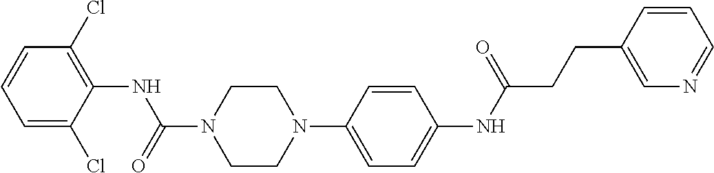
C1(Cl)=C(NC(N2CCN(C3=CC=C(NC(CCC4=CN=CC=C4)=O)C=C3)CC2)=O)C(Cl)=CC=C1
